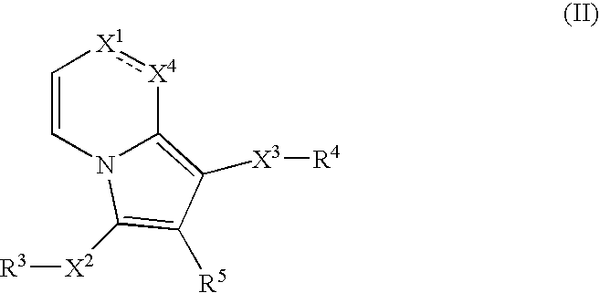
C1=CN2C(=C([X3][R4])C([R5])=C2[X2][R3])[X4]:[X1]1
